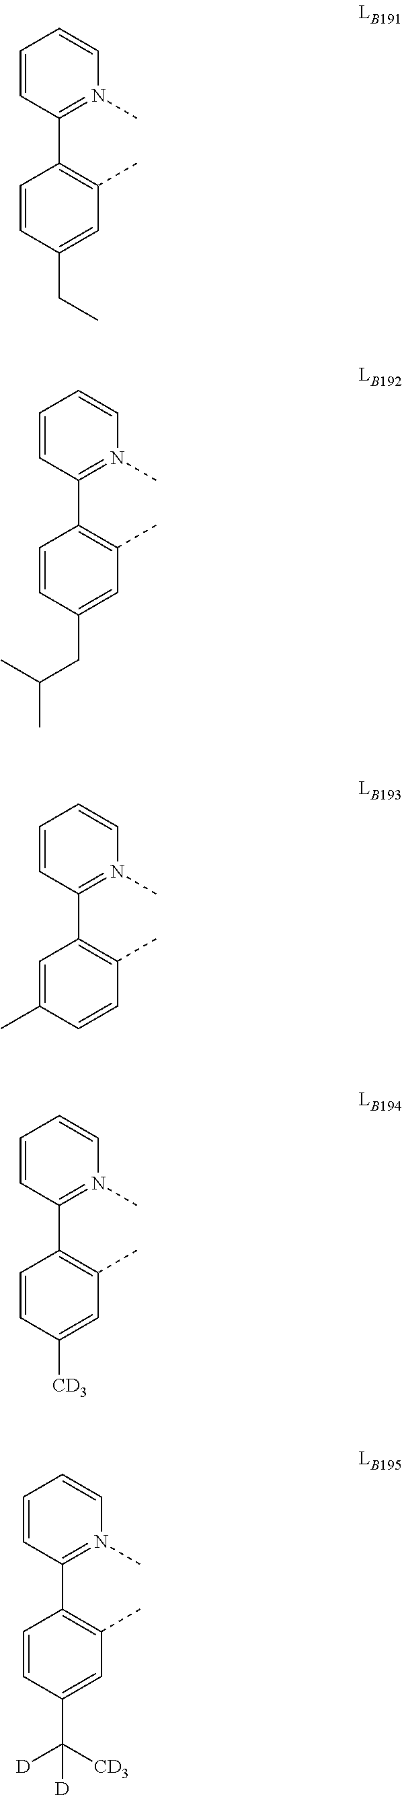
C1=CC(C2=C(C)C=C(CC)C=C2)=N(C)C=C1.C1=CC(C2=C(C)C=C(CC(C)C)C=C2)=N(C)C=C1.C1=CC(C2=C(C)C=CC(C)=C2)=N(C)C=C1.C1=CC(C2=C(C)C=C([CD3])C=C2)=N(C)C=C1.C1=CC(C2=C(C)C=C(C([CD3])([D])[D])C=C2)=N(C)C=C1
